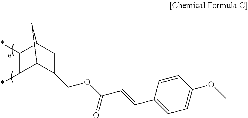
C1=CC(C=CC(OCC2CC3C(*)C(*)C2C3)=O)=CC=C1OC
